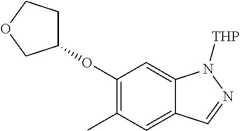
C1(OC2CCOC2)=C(C)C=C2C(=C1)N([THP])N=C2
